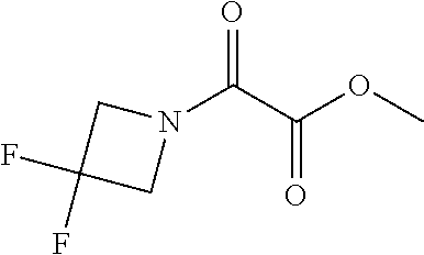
N1(C(C(OC)=O)=O)CC(F)(F)C1
